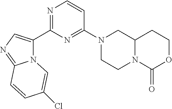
N12C(C3=NC=CC(N4CCN5C(C4)CCOC5=O)=N3)=CN=C1C=CC(Cl)=C2
